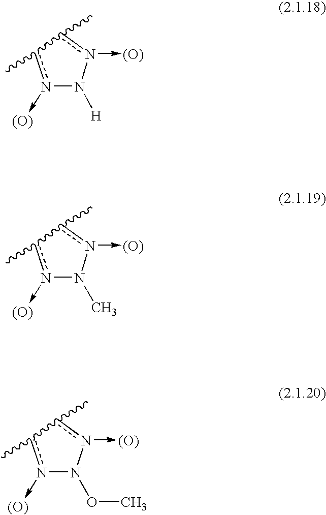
n1(->[(O)])c(C)-c(C)n(->[(O)])N1[H].n1(->[(O)])c(C)-c(C)n(->[(O)])N1C.n1(->[(O)])c(C)-c(C)n(->[(O)])N1OC
